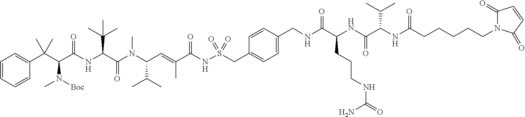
C1=CC=CC(C(C(C(NC(C(N(C(C=C(C(NS(CC2=CC=C(CNC(C(NC(C(NC(=O)CCCCCN3C(=O)C=CC3=O)C(C)C)=O)CCCNC(=O)N)=O)C=C2)(=O)=O)=O)C)C(C)C)C)=O)C(C)(C)C)=O)N(C)[Boc])(C)C)=C1
